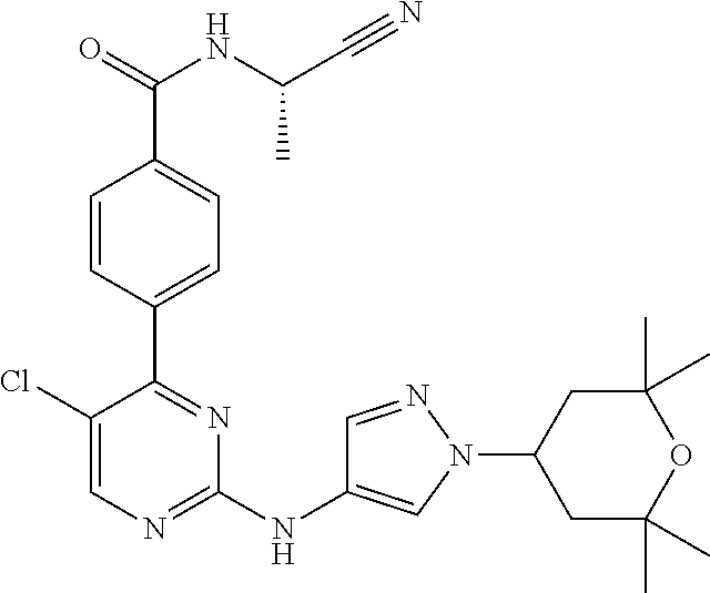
C1(C2=NC(NC3=CN(C4CC(C)(C)OC(C)(C)C4)N=C3)=NC=C2Cl)=CC=C(C(=O)NC(C#N)C)C=C1
